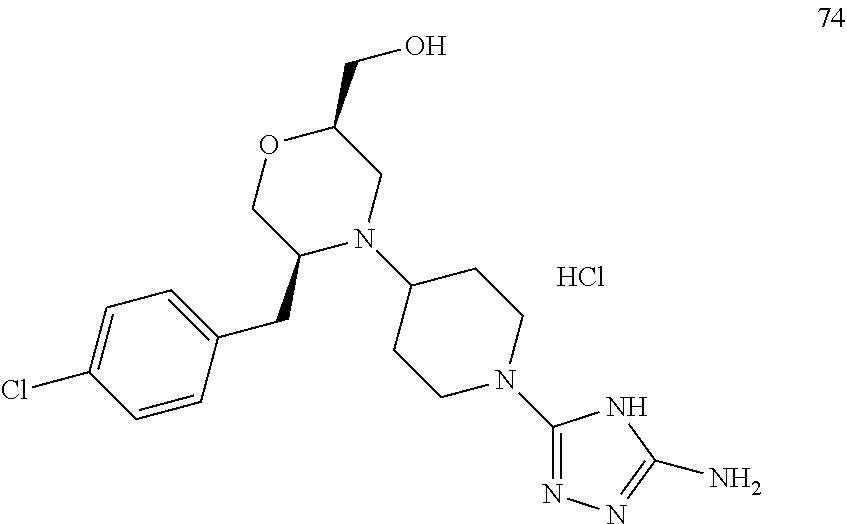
N1=C(N2CCC(N3C(CC4=CC=C(Cl)C=C4)COC(CO)C3)CC2)NC(N)=N1.Cl
